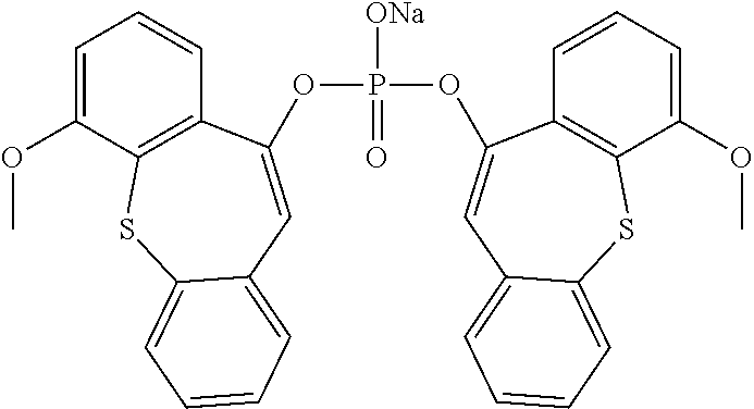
P([ONa])(=O)(OC1=CC2=CC=CC=C2SC2=C1C=CC=C2OC)OC1=CC2=CC=CC=C2SC2=C1C=CC=C2OC
